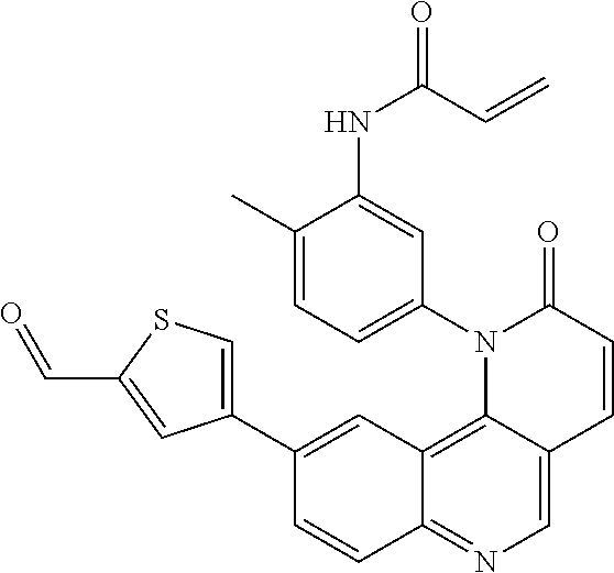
C12=C3C(=CN=C1C=CC(C1=CSC(C=O)=C1)=C2)C=CC(=O)N3C1=CC=C(C)C(NC(C=C)=O)=C1
